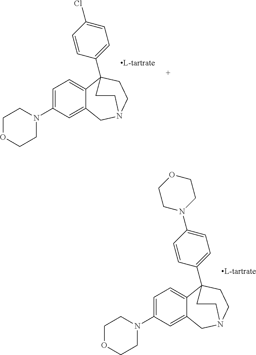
C1=C(N2CCOCC2)C=C2C(=C1)C1(C3=CC=C(N4CCOCC4)C=C3)CCN(C2)CC1.C1=C(N2CCOCC2)C=C2C(=C1)C1(C3=CC=C(Cl)C=C3)CCN(C2)CC1
